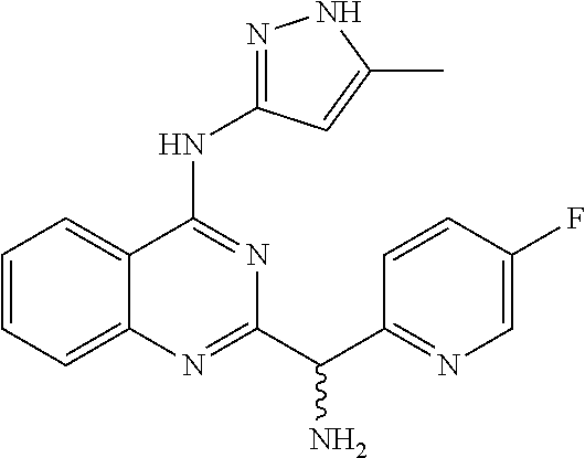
C12=CC=CC=C1N=C(C(C1=NC=C(F)C=C1)N)N=C2NC1=NNC(C)=C1
